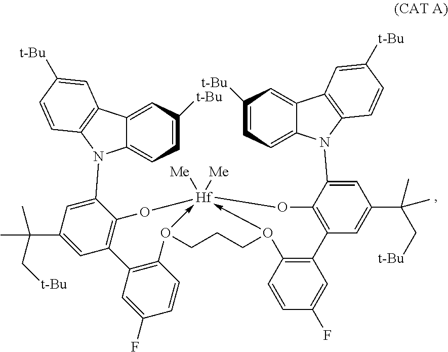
C12=CC([t-Bu])=CC=C1N(C1=CC(C(C)(C)C[t-Bu])=CC3=C1O[Hf]14([Me])([Me])-O(C5=C3C=C(F)C=C5)CCCO->1C1=C(C=C(F)C=C1)C1=C(C(N3C5=CC=C([t-Bu])C=C5C5=C3C=CC([t-Bu])=C5)=CC(C(C[t-Bu])(C)C)=C1)O4)C1=C2C=C([t-Bu])C=C1
